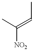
C([NO2])(C)=CC
